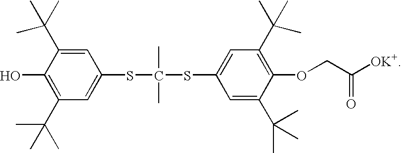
C1=C(SC(SC2=CC(C(C)(C)C)=C(OCC([OK+])=O)C(C(C)(C)C)=C2)(C)C)C=C(C(C)(C)C)C(O)=C1C(C)(C)C
